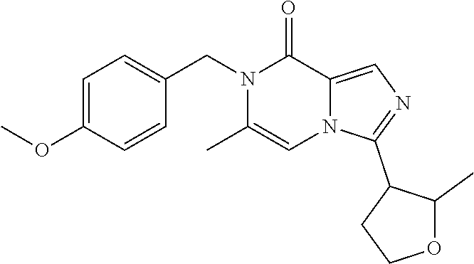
C1=C(OC)C=CC(CN2C(C)=CN3C(=CN=C3C3CCOC3C)C2=O)=C1
